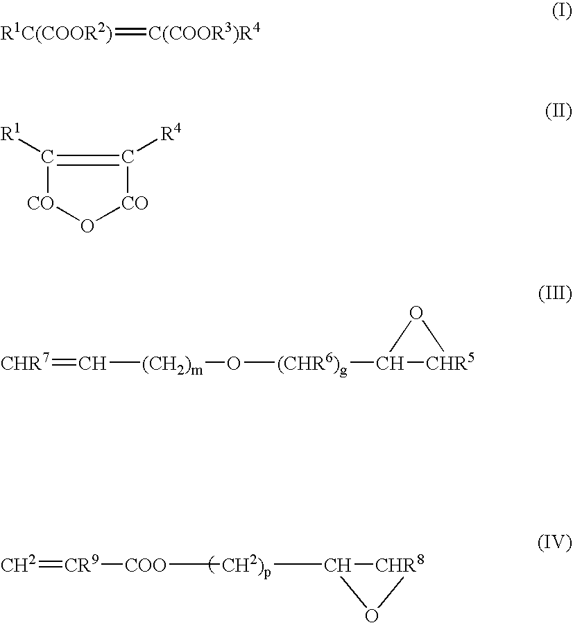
C=[CR9][COO][CH2)p]C1[CHR8]O1.[R1C(COOR2)]=[C(COOR3)R4].C1([R1])=C([R4])[CO]O[CO]1.[CHR7]=C[(CH2)m]O[(CHR6)g]C1[CHR5]O1
